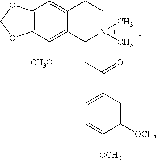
[I-].C12=C(C([CH3O])=C3C(=C1)CCN(C)(C)C3CC(=O)C1=CC=C([OCH3])C([OCH3])=C1)OCO2
